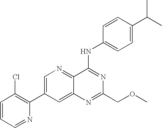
C1=CC=NC(C2=CN=C3C(=C2)N=C(COC)N=C3NC2=CC=C(C(C)C)C=C2)=C1Cl
